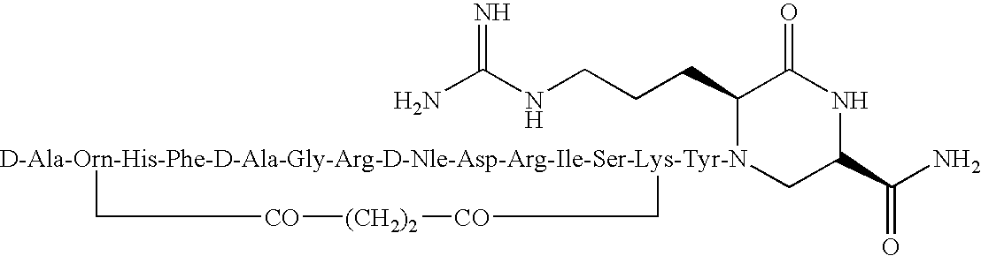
NC(NCCCC1[D-Ala-Orn-His-Phe-D-Ala-Gly-Arg-D-Nle-Asp-Arg-Ile-Ser-Lys-Tyr-N]2(CC(C(N)=O)NC1=O)C[CO][(CH2)2][CO]C2)=N
